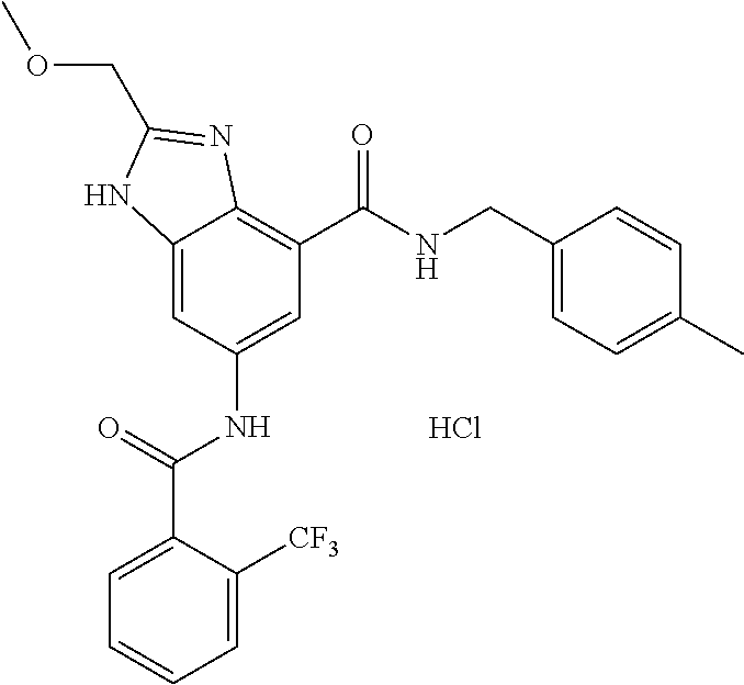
C12=CC(NC(=O)C3=CC=CC=C3[CF3])=CC(C(=O)NCC3=CC=C(C)C=C3)=C1N=C(COC)N2.Cl
